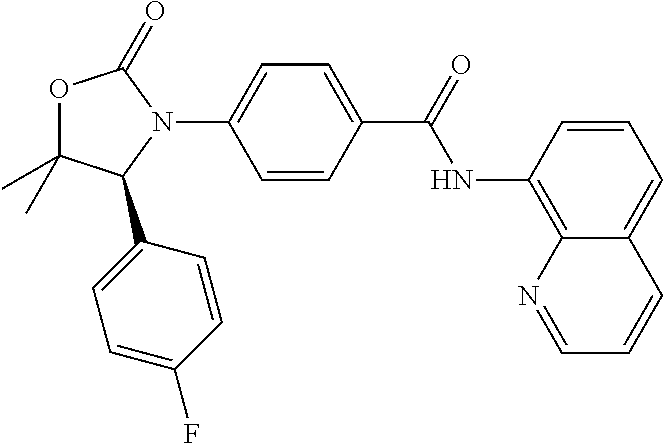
O1C(C)(C)C(C2=CC=C(F)C=C2)N(C2=CC=C(C(=O)NC3=C4C(=CC=C3)C=CC=N4)C=C2)C1=O
